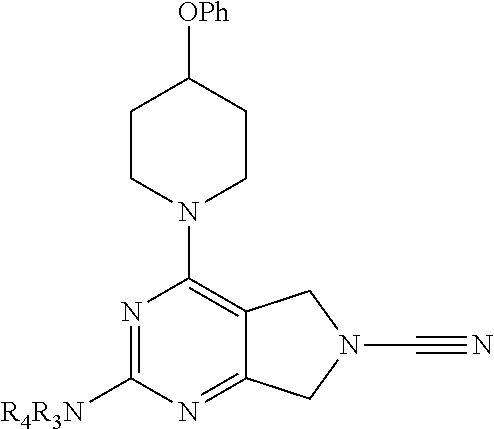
C1(N2CCC([OPh])CC2)=C2C(=NC([R4R3N])=N1)CN(C#N)C2
